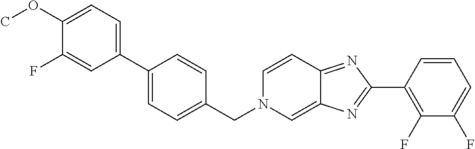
C1(OC)=CC=C(C2=CC=C(CN3C=C4C(=NC(C5=C(F)C(F)=CC=C5)=N4)C=C3)C=C2)C=C1F
